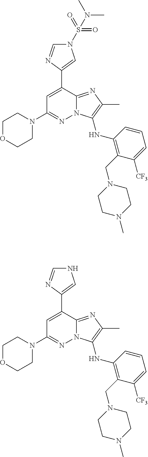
C1(C2=CC(N3CCOCC3)=NN3C2=NC(C)=C3NC2=C(CN3CCN(C)CC3)C([CF3])=CC=C2)=CN(S(=O)(=O)N(C)C)C=N1.C1(C2=CC(N3CCOCC3)=NN3C2=NC(C)=C3NC2=C(CN3CCN(C)CC3)C([CF3])=CC=C2)=CNC=N1
